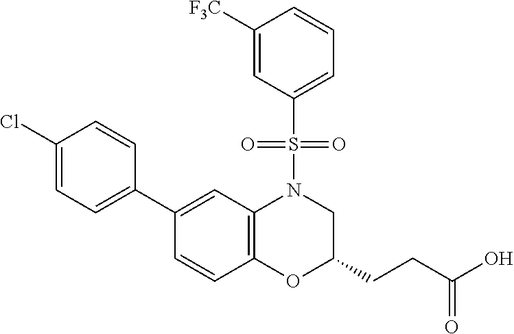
C1(C2=CC=C(Cl)C=C2)=CC2=C(C=C1)OC(CCC(O)=O)CN2S(=O)(=O)C1=CC=CC([F3C])=C1
